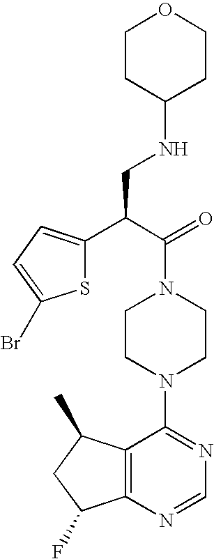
C(C(=O)N1CCN(C2=NC=NC3=C2C(C)CC3F)CC1)(CNC1CCOCC1)C1=CC=C(Br)S1
